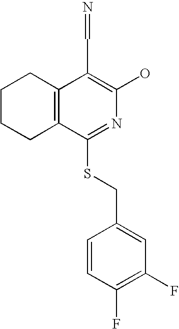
C1CCC2=C(C1)C(C=N)=C(O)N=C2SCC1=CC(F)=C(F)C=C1
